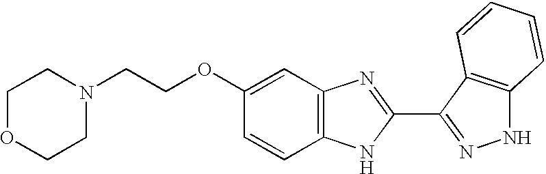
C1(OCCN2CCOCC2)=CC2=C(C=C1)NC(C1=NNC3=C1C=CC=C3)=N2
